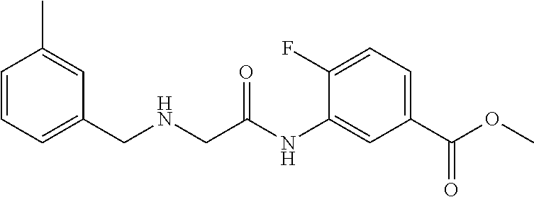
C1=CC=C(CNCC(NC2=CC(C(OC)=O)=CC=C2F)=O)C=C1C
